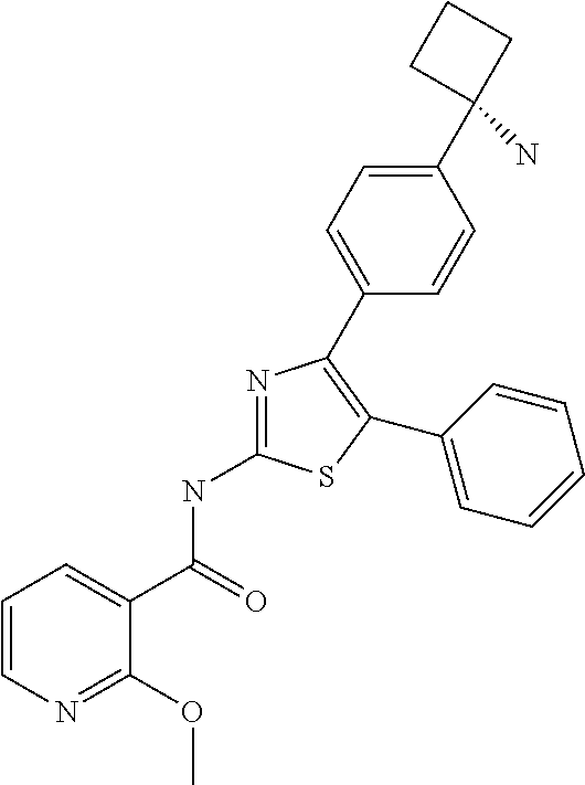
C1=C(C2(N)CCC2)C=CC(C2=C(C3=CC=CC=C3)SC(NC(C3=CC=CN=C3OC)=O)=N2)=C1
